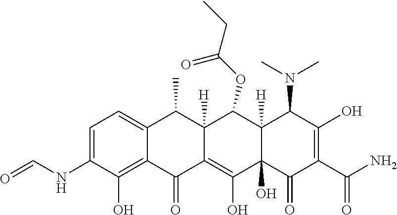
C1=C(NC=O)C(O)=C2C(=C1)C(C)C1([H])C(=C(O)C3(O)C([H])(C1OC(CC)=O)C(N(C)C)C(O)=C(C(N)=O)C3=O)C2=O
